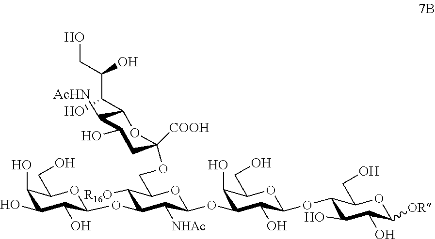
O1C(CO)C(O)C(O)C(O)C1OC1C([NHAc])C(OC2C(O)C(OC3C(O)C(O)C([OR])OC3CO)OC(CO)C2O)OC(COC2([COOH])CC(O)C([AcHN])C(C(C(CO)O)O)O2)C1[R16O]
